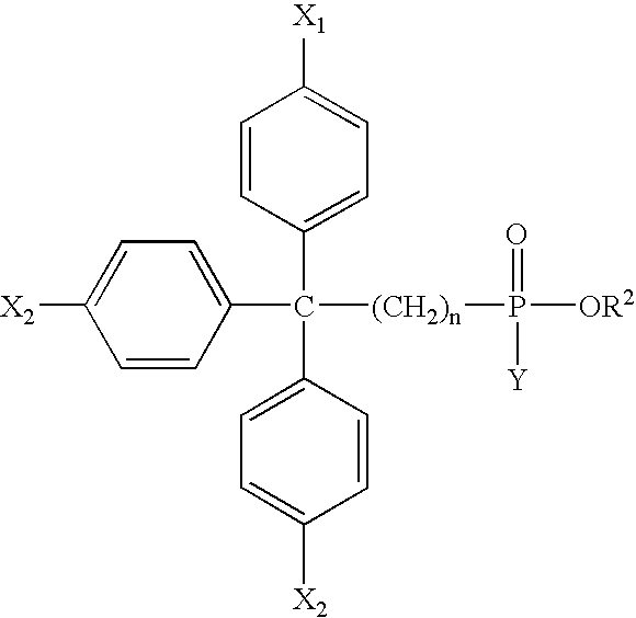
[X2]C1=CC=C(C([(CH2)n]P([OR2])(=O)[Y])(C2=CC=C([X2])C=C2)C2=CC=C([X1])C=C2)C=C1
